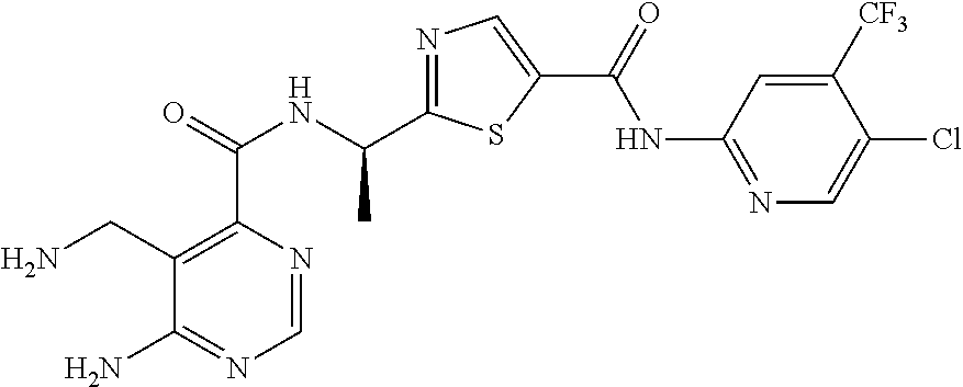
N1=C(C(NC(C2=C(CN)C(N)=NC=N2)=O)C)SC(C(=O)NC2=NC=C(Cl)C([CF3])=C2)=C1
